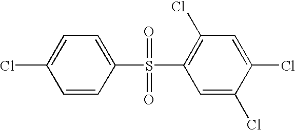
C1=CC(S(=O)(=O)C2=C(Cl)C=C(Cl)C(Cl)=C2)=CC=C1Cl
